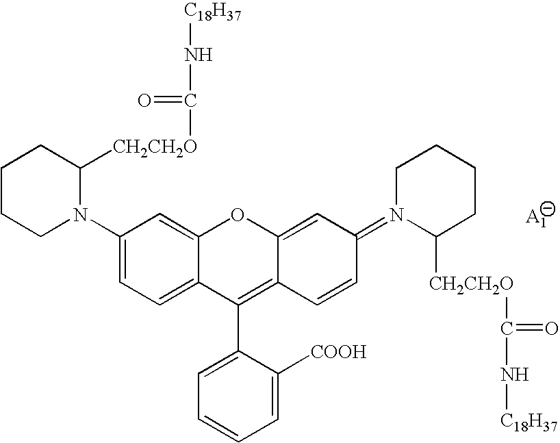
[C18H37]NC(=O)[CH2CH2O]C1CCCCN1C1=CC=C2C(=C1)OC1=CC(=N3C([CH2CH2O]C(=O)N[C18H37])CCCC3)C=CC1=C2C1=CC=CC=C1[COOH]
